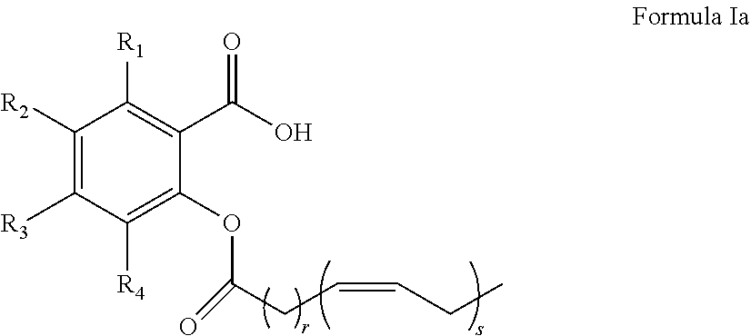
C1([R2])=C([R3])C([R4])=C(OC(CC=CCC)=O)C(C(O)=O)=C1[R1]
